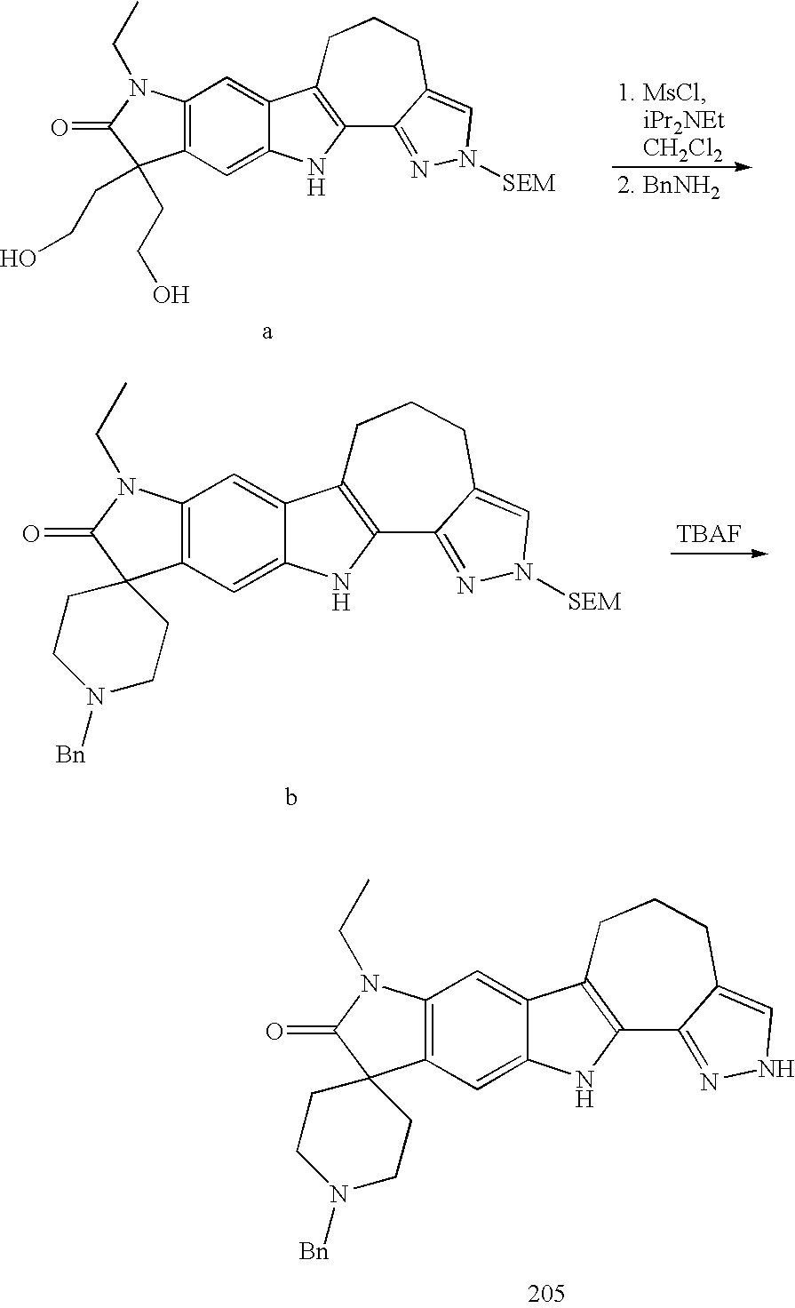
C12=C(C=C3C(=C1)C1=C(N3)C3=NNC=C3CCC1)C1(C(=O)N2CC)CCN([Bn])CC1.C12=C(C=C3C(=C1)C1=C(N3)C3=NN([SEM])C=C3CCC1)C1(C(=O)N2CC)CCN([Bn])CC1.C12=C(C=C3C(=C1)C1=C(N3)C3=NN([SEM])C=C3CCC1)C(CCO)(CCO)C(=O)N2CC
